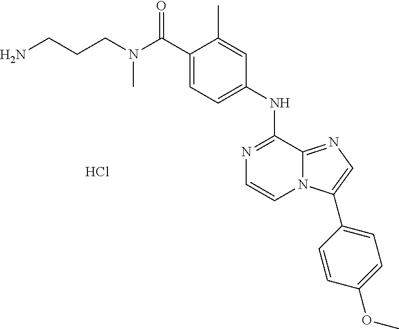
C1(NC2=NC=CN3C2=NC=C3C2=CC=C(OC)C=C2)=CC=C(C(N(CCCN)C)=O)C(C)=C1.Cl
